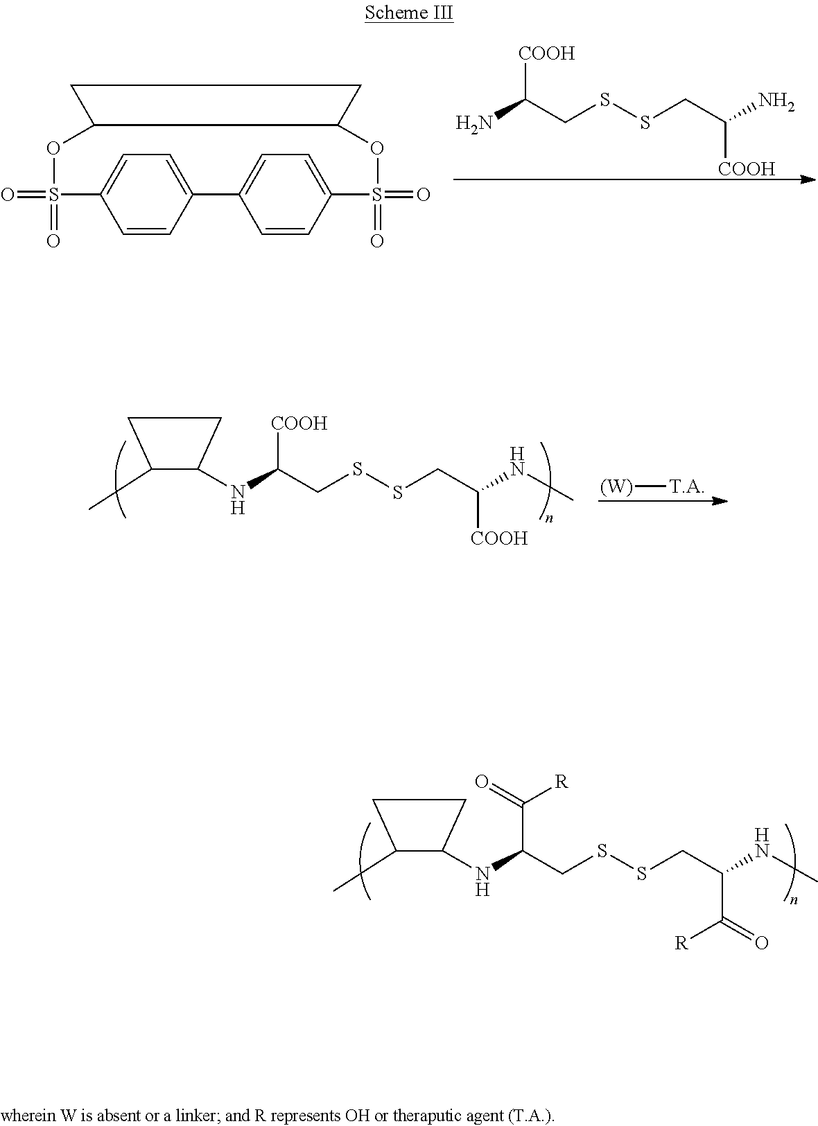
NC(CSSCC(N)[COOH])[COOH].C1=CC2=CC=C1S(=O)(=O)OC1C(OS(=O)(=O)C3=CC=C2C=C3)CC1.CNC(CSSCC(NC1C(C)CC1)[COOH])[COOH].[(W)][T.A].CNC(CSSCC(NC1C(C)CC1)C(=O)[R])C(=O)[R]
